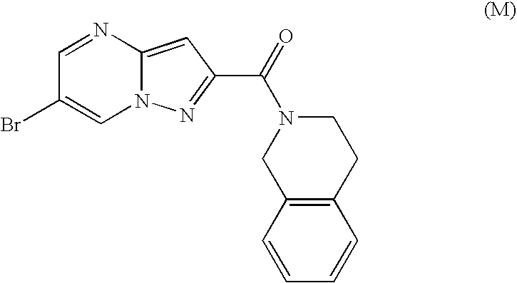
C1=NC2=CC(C(=O)N3CC4=C(CC3)C=CC=C4)=NN2C=C1Br
